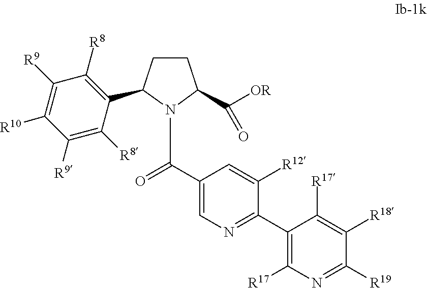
C(C1=CN=C(C2=C([R17])N=C([R19])C([R18])=C2[R17])C([R12])=C1)(N1C(C([OR])=O)CCC1C1=C([R8])C([R9])=C([R10])C([R9])=C1[R8])=O
